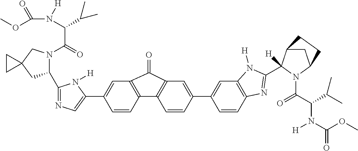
C1=CC2=C(C=C1C1=CN=C(C3N(C(C(C(C)C)N(C(=O)OC)[H])=O)CC4(C3)CC4)N1[H])C(=O)C1=C2C=CC(C2=CC3=C(C=C2)N=C(C2([H])C4CC(N2C(=O)C(C(C)C)N([H])C(=O)OC)CC4)N3[H])=C1
